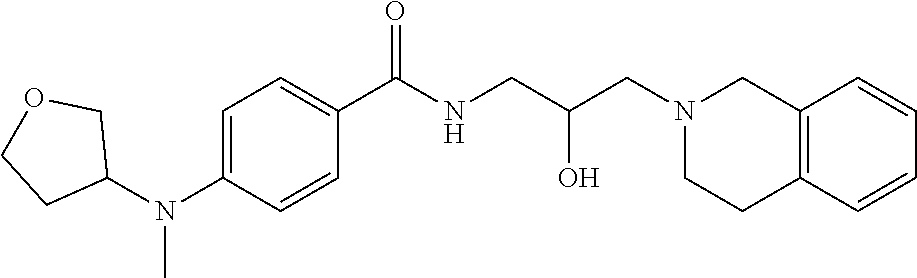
C1=C(N(C2COCC2)C)C=CC(C(NCC(CN2CCC3=C(C2)C=CC=C3)O)=O)=C1
